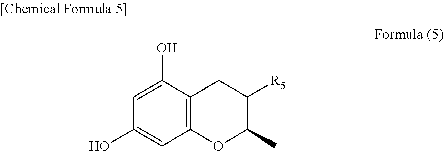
C12=C(OC(C)C([R5])C1)C=C(O)C=C2O
